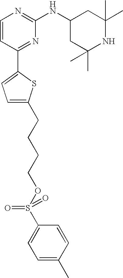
C1=CC(C2=CC=C(CCCCOS(C3=CC=C(C)C=C3)(=O)=O)S2)=NC(NC2CC(C)(C)NC(C)(C)C2)=N1
